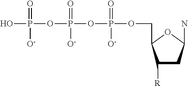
OP(OP(OP(OCC1C([R])CC(N)O1)(=O)[O-])(=O)[O-])(=O)[O-]
